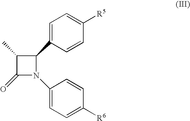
C1(=O)N(C2=CC=C([R6])C=C2)C(C2=CC=C([R5])C=C2)C1C
